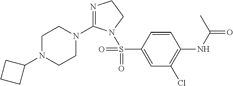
C1N(C2CCC2)CCN(C2=NCCN2S(C2=CC(Cl)=C(NC(=O)C)C=C2)(=O)=O)C1
